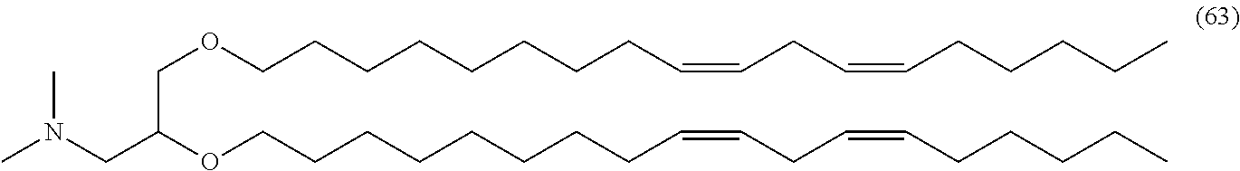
C(OCCCCCCCCC=CCC=CCCCCC)(COCCCCCCCCC=CCC=CCCCCC)CN(C)C
